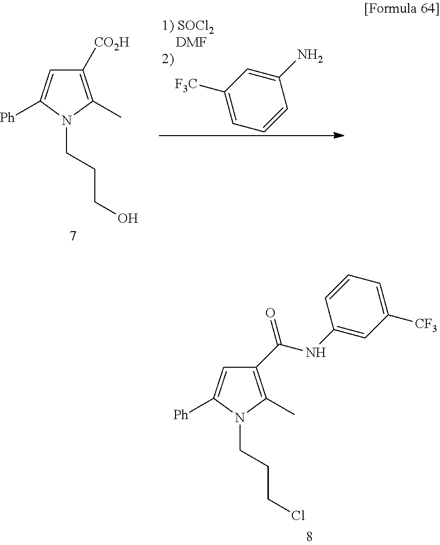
C1=C([Ph])N(CCCCl)C(C)=C1C(NC1=CC([CF3])=CC=C1)=O.C1=C([Ph])N(CCCO)C(C)=C1[CO2H].C1([F3C])=CC=CC(N)=C1
